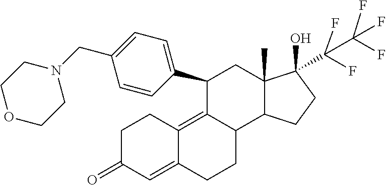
C1C(=O)C=C2C(=C3C(CC2)C2C(C)(CC3C3=CC=C(CN4CCOCC4)C=C3)C(C(F)(F)C(F)(F)F)(O)CC2)C1
